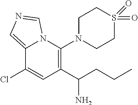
C12=CN=CN1C(N1CCS(=O)(=O)CC1)=C(C(CCC)N)C=C2Cl
